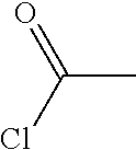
C(C)(Cl)=O
